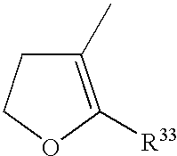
C1(C)=C([R33])OCC1
